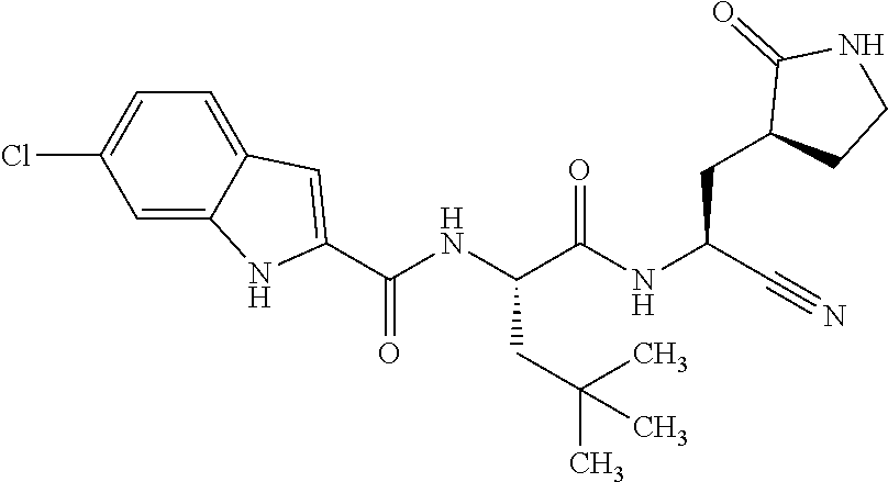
O=C(NC(C#N)CC1CCNC1=O)C(NC(C1=CC2=CC=C(Cl)C=C2N1)=O)CC(C)(C)C
